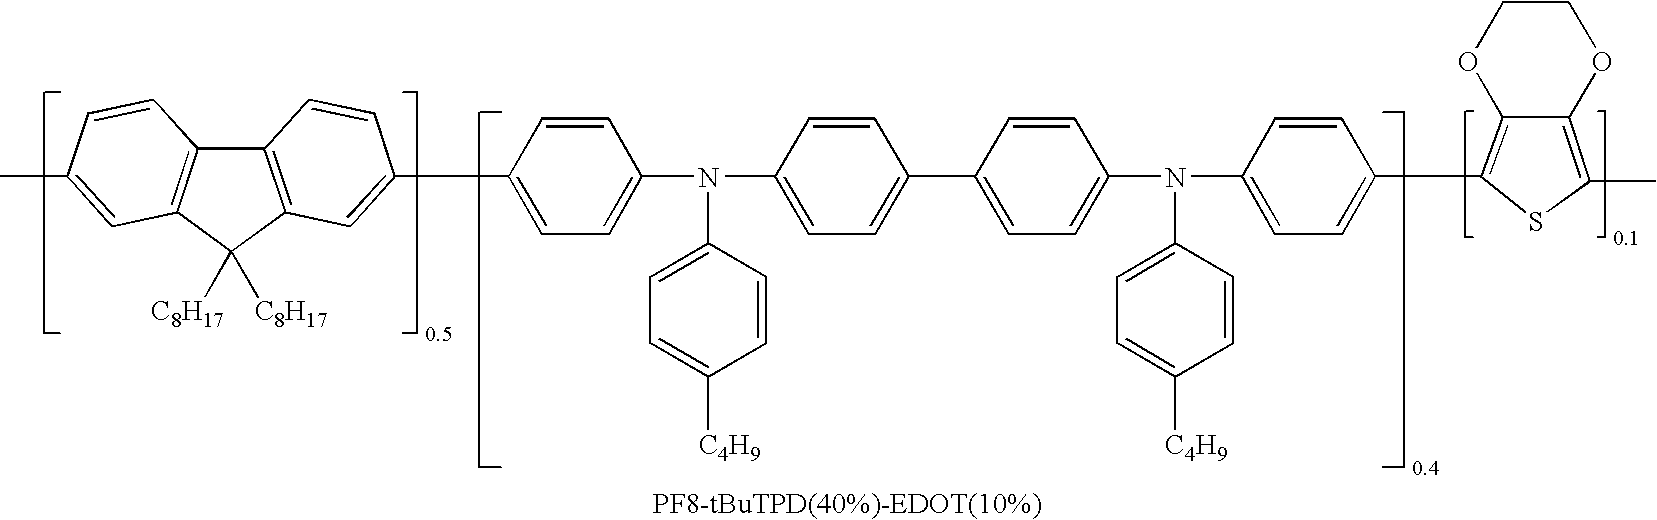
C12=C(C([C8H17])([C8H17])C3=C1C=CC(C)=C3)C=C(C1=CC=C(N(C3=CC=C([C4H9])C=C3)C3=CC=C(C4=CC=C(N(C5=CC=C([C4H9])C=C5)C5=CC=C(C6=C7C(=C(C)S6)OCCO7)C=C5)C=C4)C=C3)C=C1)C=C2
